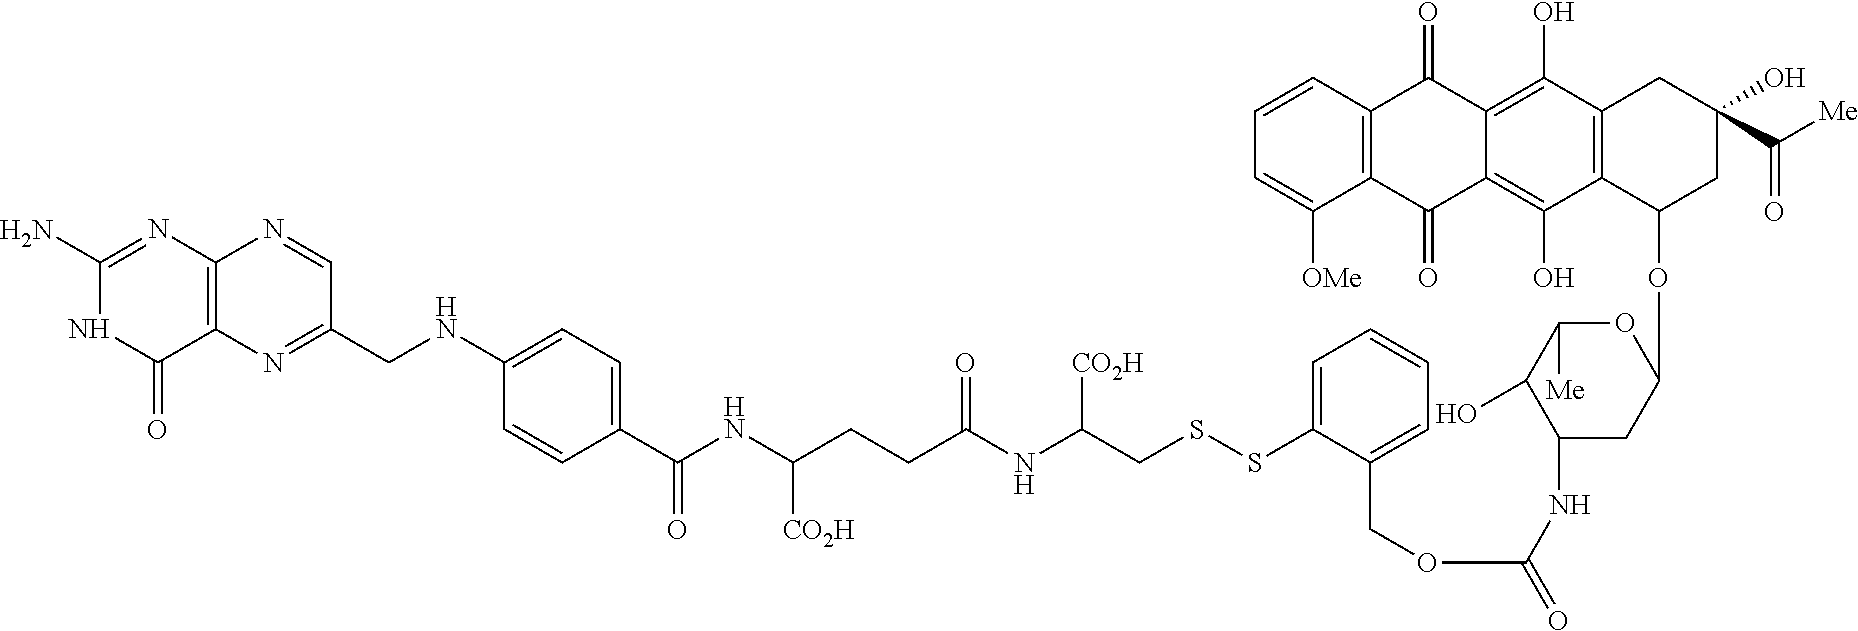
C12=C(N=C(CNC3=CC=C(C(=O)NC([CO2H])CCC(=O)NC(CSSC4=CC=CC=C4COC(=O)NC4CC(OC5CC(O)(C(=O)[Me])CC6=C5C(O)=C5C(=C6O)C(=O)C6=C(C5=O)C([OMe])=CC=C6)OC([Me])C4O)[CO2H])C=C3)C=N1)C(=O)NC(N)=N2
